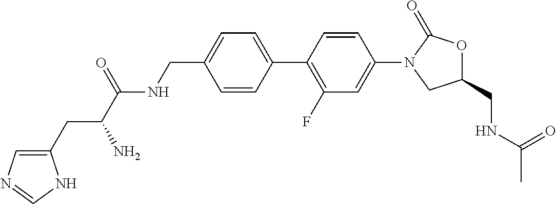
C(C1=CC=C(C2=C(F)C=C(N3CC(CNC(C)=O)OC3=O)C=C2)C=C1)NC(C(N)CC1=CN=CN1)=O
